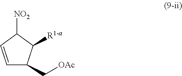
C1=CC([NO2])C([R1-a])C1C[OAc]
